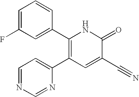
C1=NC=NC(C2=C(C3=CC(F)=CC=C3)NC(=O)C(C#N)=C2)=C1
